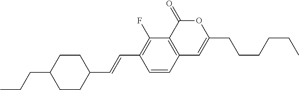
C1=CC2=C(C(F)=C1C=CC1CCC(CCC)CC1)C(=O)OC(CCCCCC)=C2
